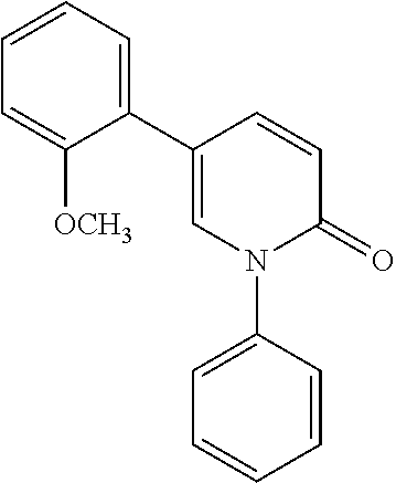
C1=C(C2=CC=CC=C2[OCH3])C=CC(=O)N1C1=CC=CC=C1
